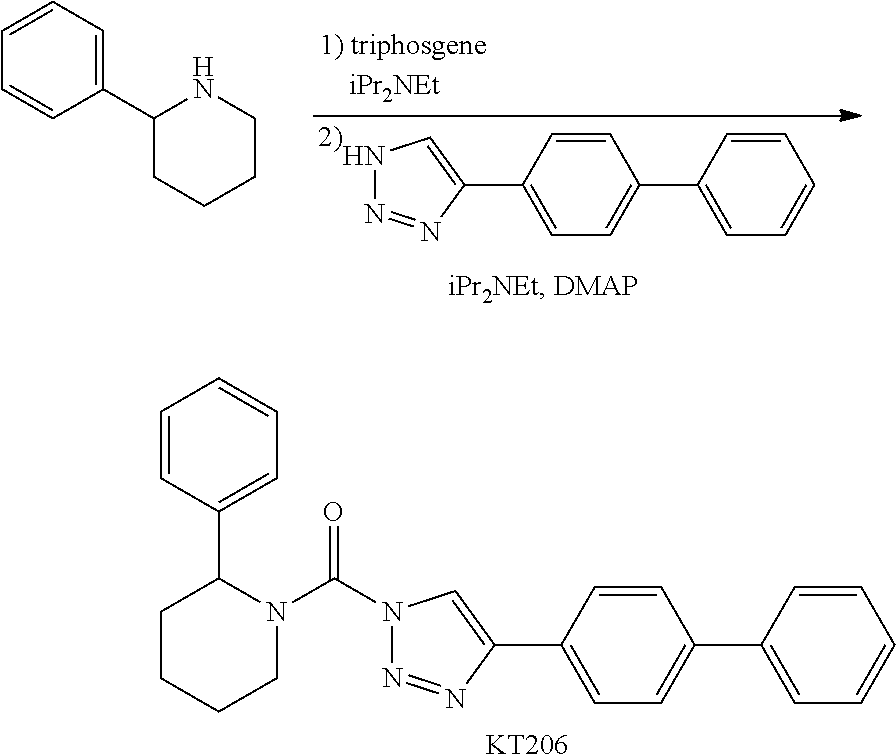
N1N=NC(C2=CC=C(C3=CC=CC=C3)C=C2)=C1.C1(C2CCCCN2)=CC=CC=C1.C1CCCN(C(N2N=NC(C3=CC=C(C4=CC=CC=C4)C=C3)=C2)=O)C1C1=CC=CC=C1.[KT206]
